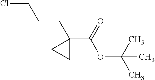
C1(CCCCl)(C(=O)OC(C)(C)C)CC1
